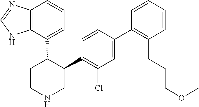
C12=C(C(C3CCNCC3C3=C(Cl)C=C(C4=C(CCCOC)C=CC=C4)C=C3)=CC=C1)NC=N2
